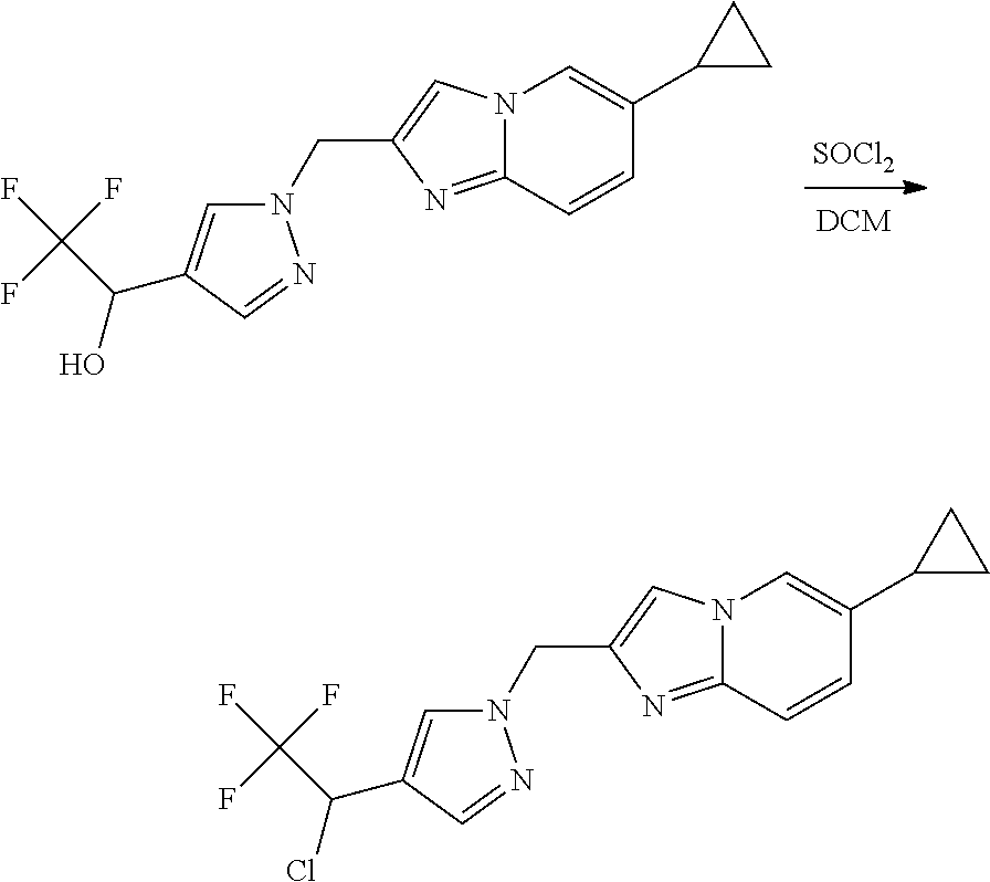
N12C(=NC(CN3C=C(C(C(F)(F)F)Cl)C=N3)=C1)C=CC(C1CC1)=C2.N12C(=NC(CN3C=C(C(C(F)(F)F)O)C=N3)=C1)C=CC(C1CC1)=C2.[SOCl2]
